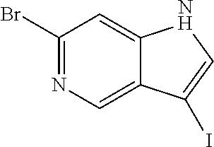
C1(Br)=NC=C2C(=C1)NC=C2I
